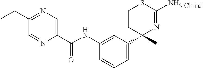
C1(NC(C2=CN=C(CC)C=N2)=O)=CC(C2(C)N=C(N)SCC2)=CC=C1
